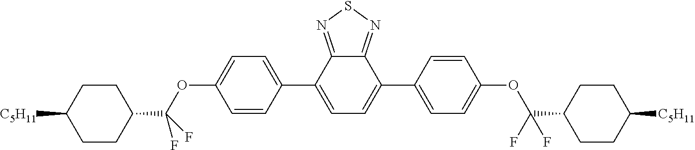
C12=NSN=C1C(C1=CC=C(OC(C3CCC([C5H11])CC3)(F)F)C=C1)=CC=C2C1=CC=C(OC(C2CCC([C5H11])CC2)(F)F)C=C1
